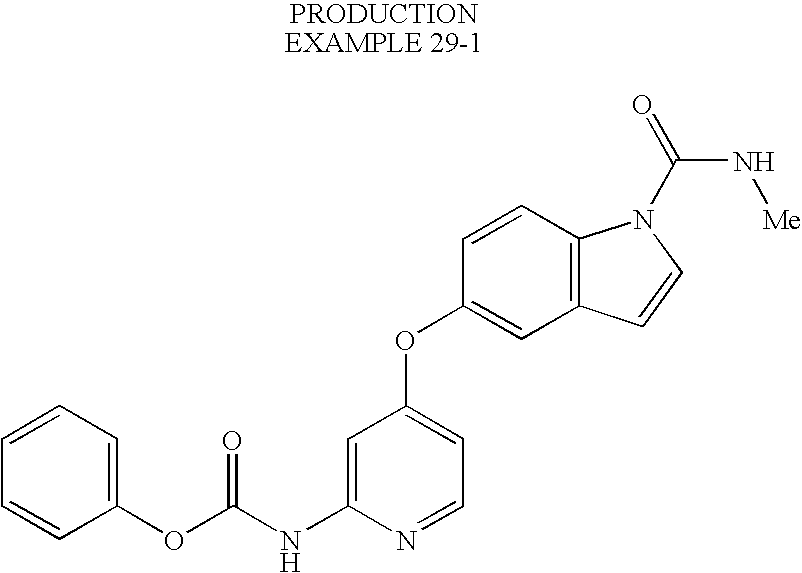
C1=C(NC(OC2=CC=CC=C2)=O)N=CC=C1OC1=CC2=C(C=C1)N(C(N[Me])=O)C=C2
